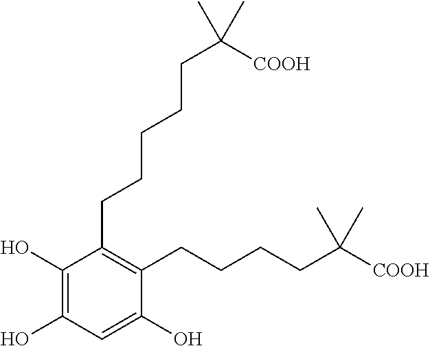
C1(O)=C(O)C=C(O)C(CCCCC([COOH])(C)C)=C1CCCCCC(C)([COOH])C
